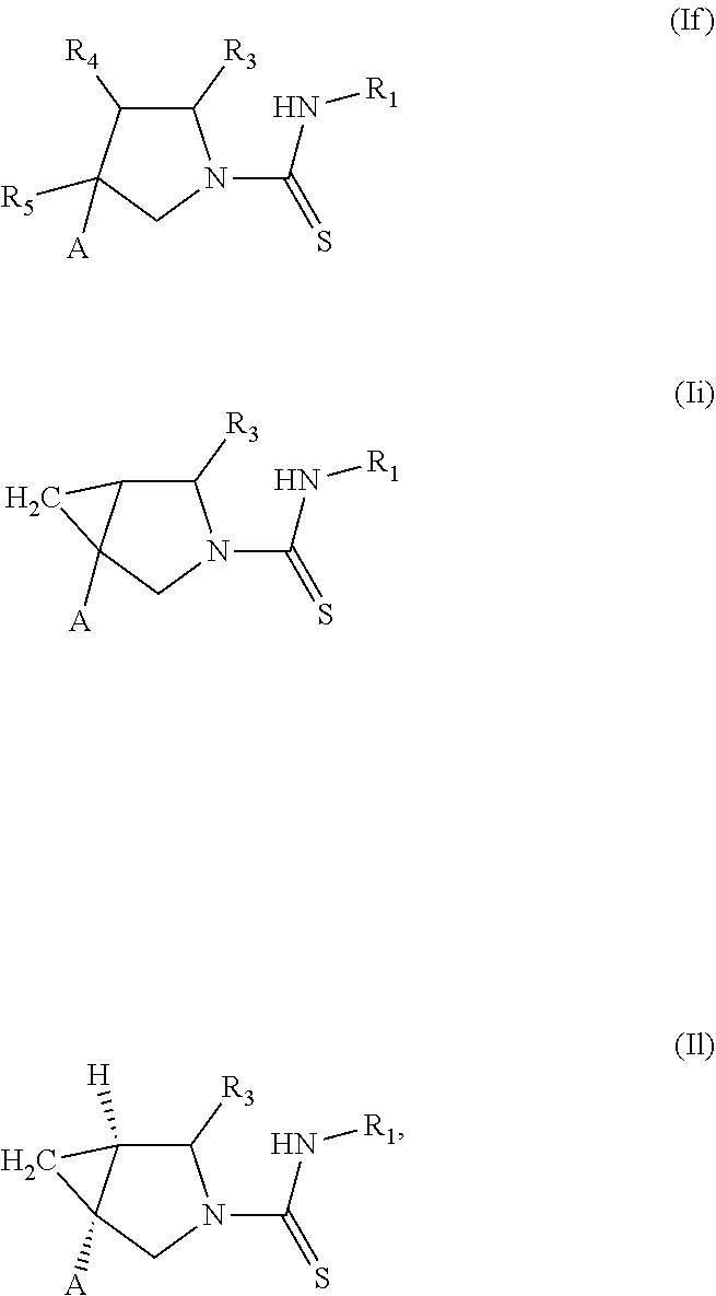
C1([R3])C([R4])C([A])([R5])CN1C(N[R1])=S.C1([R3])C2C([A])(CN1C(N[R1])=S)C2.C1([R3])C2([H])C([A])(CN1C(N[R1])=S)C2
